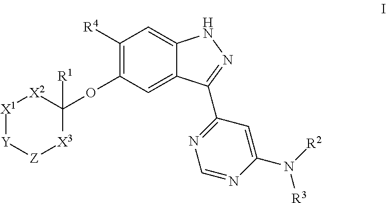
C1([R4])=C(OC2([R1])[X2][X1][Y][Z][X3]2)C=C2C(=C1)NN=C2C1=NC=NC(N([R2])[R3])=C1
